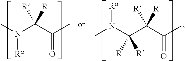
N(C(C(C)=O)([R])[R])(C)[Ra].N(C(C(C(C)=O)([R])[R])([R])[R])(C)[Ra]
